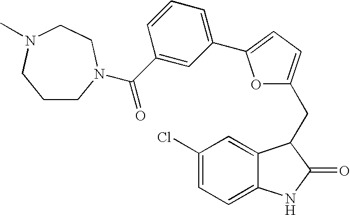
C1(Cl)=CC=C2C(=C1)C(CC1=CC=C(C3=CC=CC(C(=O)N4CCCN(C)CC4)=C3)O1)C(=O)N2
